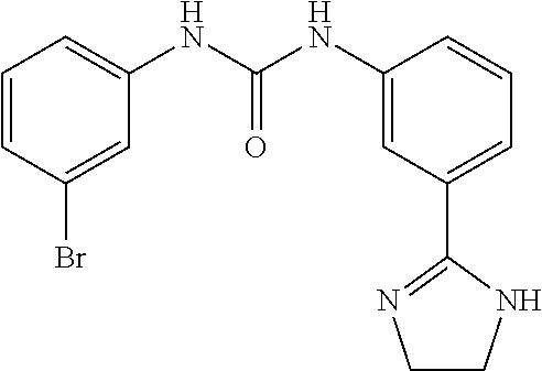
C1=CC(Br)=CC(NC(NC2=CC(C3=NCCN3)=CC=C2)=O)=C1
